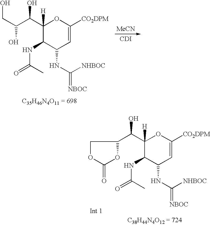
OCC(C(O)C1([H])C(NC(=O)C)C(NC(=[NBOC])[NHBOC])C=C([CO2DPM])O1)O.[MeCN].[CDI].[C35H46N4O11 = 698].C1OC(=O)OC1C(O)C1([H])C(NC(=O)C)C(NC([NHBOC])=[NBOC])C=C([CO2DPM])O1
